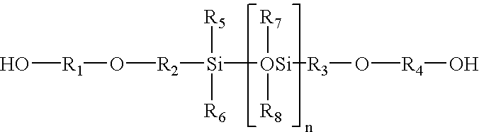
O[R1]O[R2][Si]([R5])([R6])[OSi]([R3]O[R4]O)([R7])[R8]
